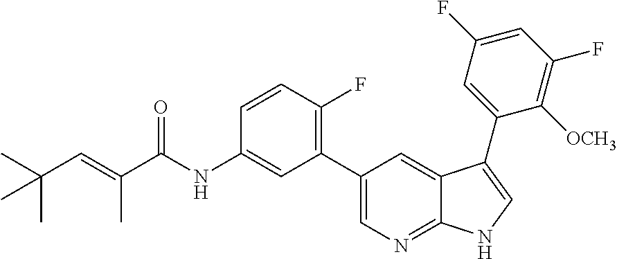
C(=C(C(NC1=CC(C2=CN=C3C(=C2)C(C2=CC(F)=CC(F)=C2[OCH3])=CN3)=C(F)C=C1)=O)C)C(C)(C)C
